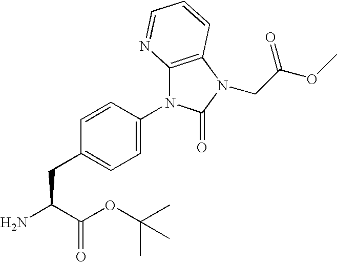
C1=CC(CC(N)C(OC(C)(C)C)=O)=CC=C1N1C2=C(C=CC=N2)N(CC(=O)OC)C1=O
